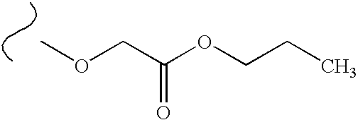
COCC(OCCC)=O
